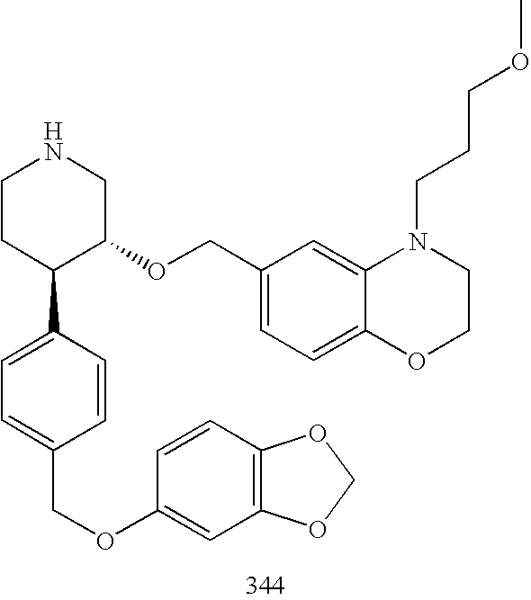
C1CC(C2=CC=C(COC3=CC4=C(C=C3)OCO4)C=C2)C(OCC2=CC=C3C(=C2)N(CCCOC)CCO3)CN1
